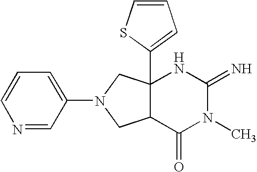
C12(C3=CC=CS3)C(C(=O)N(C)C(=N)N1)CN(C1=CC=CN=C1)C2
